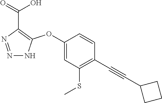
C1(OC2=C(C(=O)O)N=NN2)=CC(SC)=C(C#CC2CCC2)C=C1
